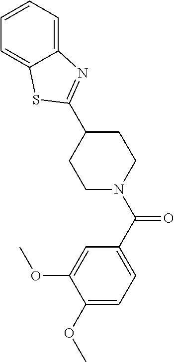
C1(C2=NC3=CC=CC=C3S2)CCN(C(C2=CC=C(OC)C(OC)=C2)=O)CC1
